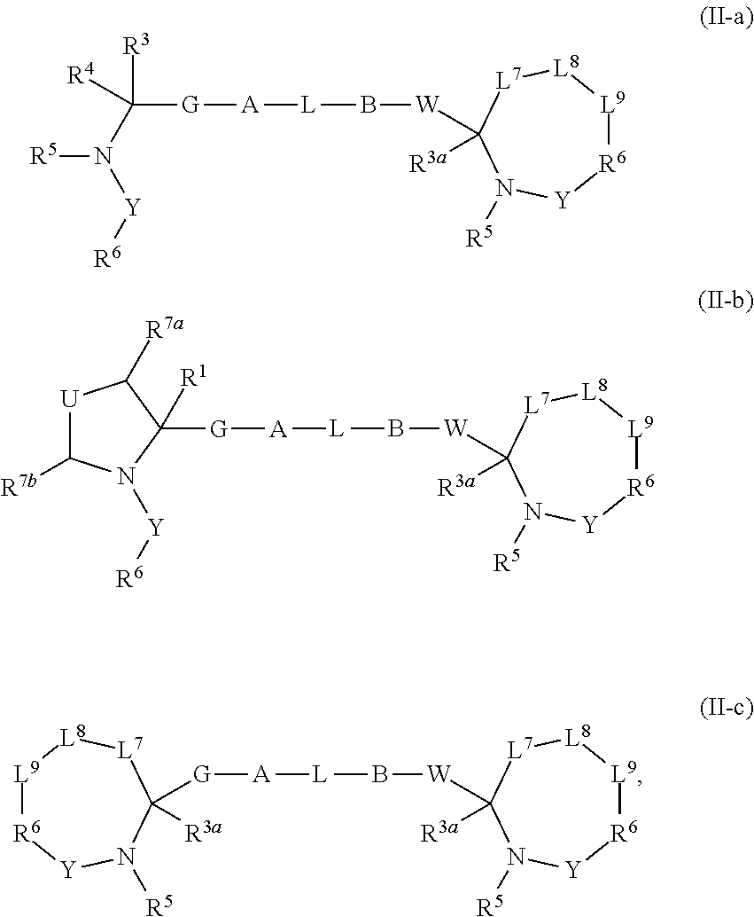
C([G][A][L]B[W]C1([R3a])[L7][L8][L9][R6][Y]N1[R5])([R3])(N([R5])[Y][R6])[R4].[G]([A][L]B[W]C1([R3a])[L7][L8][L9][R6][Y]N1[R5])C1([R1])N([Y][R6])C([R7b])[U]C1[R7a].[A]([L]B[W]C1([R3a])[L7][L8][L9][R6][Y]N1[R5])[G]C1([R3a])[L7][L8][L9][R6][Y]N1[R5]
